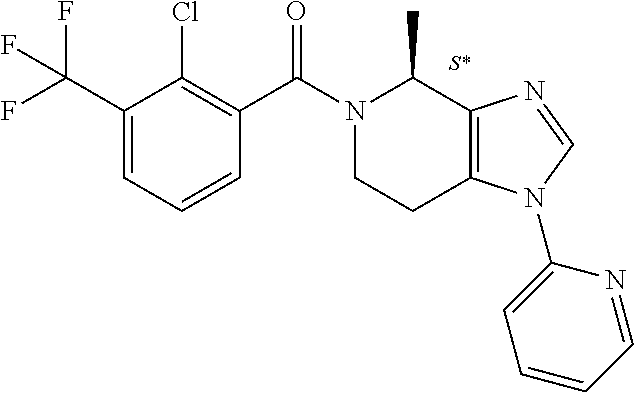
N1(C(C2=C(Cl)C(C(F)(F)F)=CC=C2)=O)CCC2=C(C1C)N=CN2C1=CC=CC=N1
